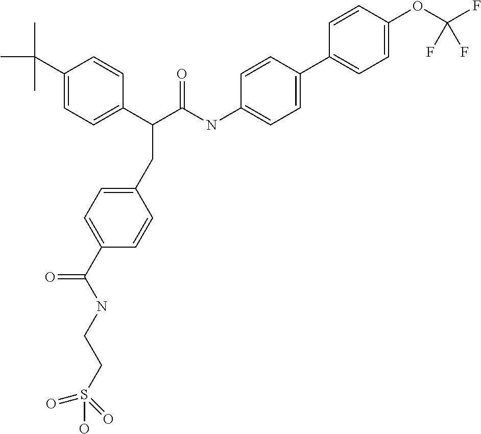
C1(C(C)(C)C)=CC=C(C(C(NC2=CC=C(C3=CC=C(OC(F)(F)F)C=C3)C=C2)=O)CC2=CC=C(C(NCCS(O)(=O)=O)=O)C=C2)C=C1
